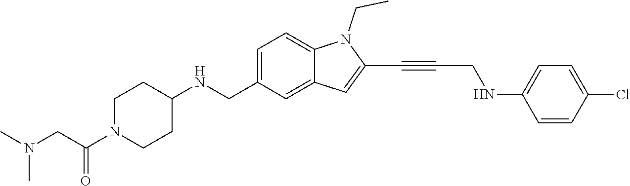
C1=C2C(=CC=C1CNC1CCN(C(CN(C)C)=O)CC1)N(CC)C(C#CCNC1=CC=C(Cl)C=C1)=C2
